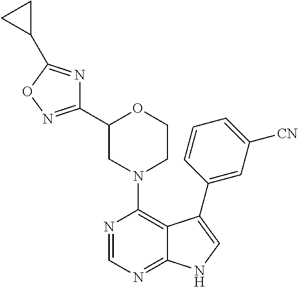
C12=NC=NC(N3CCOC(C4=NOC(C5CC5)=N4)C3)=C1C(C1=CC([CN])=CC=C1)=CN2
